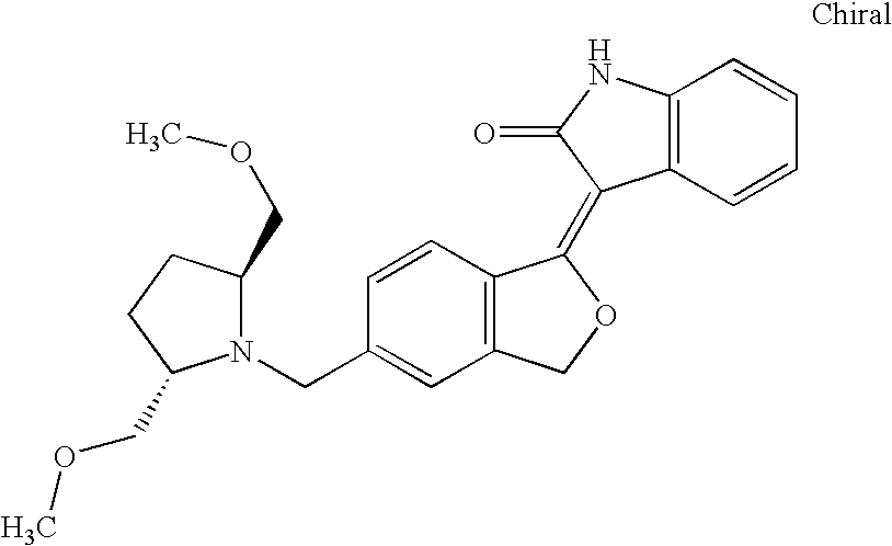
C1=CC(CN2C(COC)CCC2COC)=CC2=C1C(=C1C3=C(C=CC=C3)NC1=O)OC2
